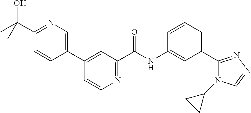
C1=CC=C(C2=NN=CN2C2CC2)C=C1NC(C1=NC=CC(C2=CN=C(C(C)(O)C)C=C2)=C1)=O
